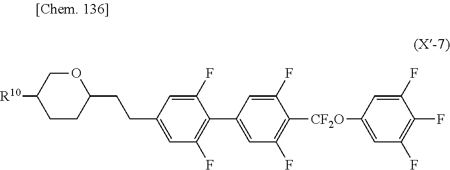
C1(C2=C(F)C=C(CCC3OCC([R10])CC3)C=C2F)=CC(F)=C([CF2O]C2=CC(F)=C(F)C(F)=C2)C(F)=C1
